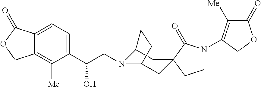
C1(C(CN2C3CC4(CC2CC3)C(=O)N(C2=C([Me])C(=O)OC2)CC4)O)=CC=C2C(=C1[Me])COC2=O
